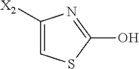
C1=C([X2])N=C(O)S1
